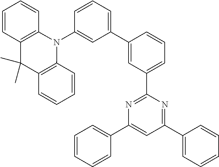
C1(C2=CC(C3=NC(C4=CC=CC=C4)=CC(C4=CC=CC=C4)=N3)=CC=C2)=CC=CC(N2C3=C(C(C)(C)C4=C2C=CC=C4)C=CC=C3)=C1
